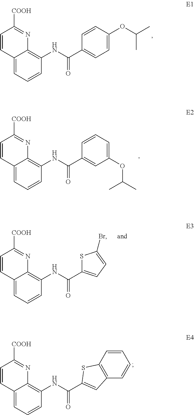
C12=CC=CC(NC(=O)C3=CC=C(OC(C)C)C=C3)=C1N=C([COOH])C=C2.C12=CC=CC(NC(=O)C3=CC(OC(C)C)=CC=C3)=C1N=C([COOH])C=C2.C12=CC=CC(NC(=O)C3=CC=C(Br)S3)=C1N=C([COOH])C=C2.C12=CC=CC(NC(=O)C3=CC4=C(C=CC=C4)S3)=C1N=C([COOH])C=C2
